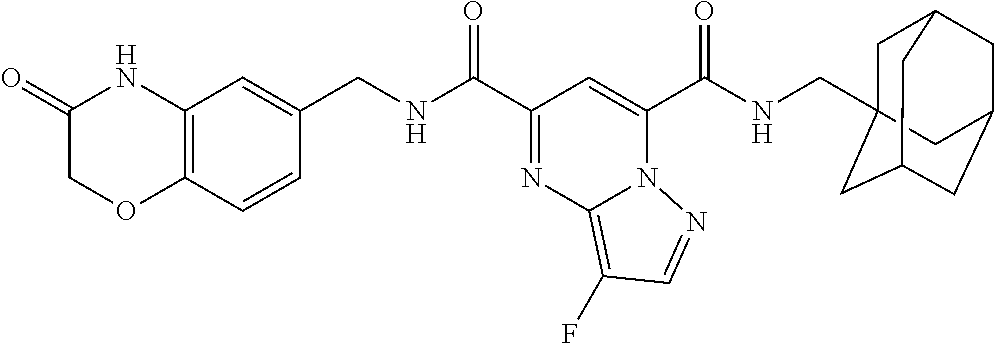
C(C1=NC2=C(F)C=NN2C(C(NCC23CC4CC(CC(C2)C4)C3)=O)=C1)(=O)NCC1=CC2=C(C=C1)OCC(=O)N2
